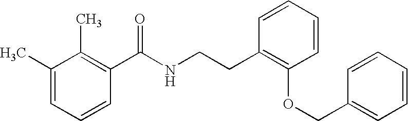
C1(C)=CC=CC(C(NCCC2=C(OCC3=CC=CC=C3)C=CC=C2)=O)=C1C
